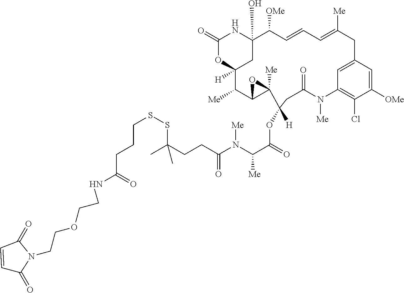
C(SSC(CCC(=O)N(C([Me])C(=O)OC1([H])CC(=O)N([Me])C2=C(Cl)C([OMe])=CC(=C2)CC([Me])=CC=CC([OMe])C2(O)NC(=O)OC([H])(C2)C([Me])C2C1([Me])O2)[Me])(C)C)CCC(NCCOCCN1C(=O)C=CC1=O)=O
